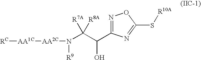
N(C(C(O)C1=NOC(S[R10A])=N1)([R7A])[R8A])([R9])[AA2C][AA1C][RC]
